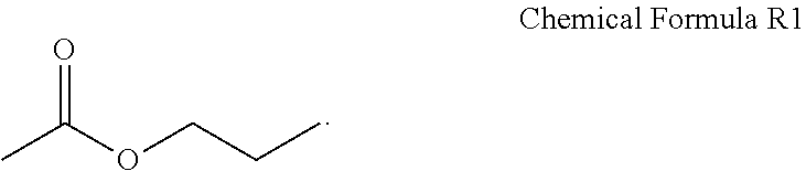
CC(OCCC)=O
